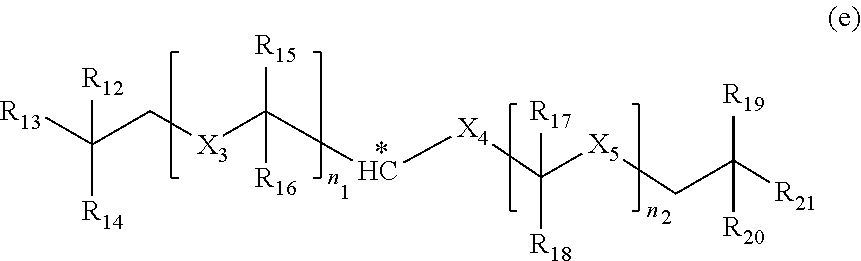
[R13]C(C[X3]C(C[X4]C([X5]CC([R21])([R19])[R20])([R18])[R17])([R15])[R16])([R12])[R14]
